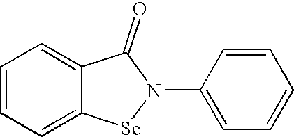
C1=CC=C2C(=C1)C(=O)N(C1=CC=CC=C1)[Se]2
